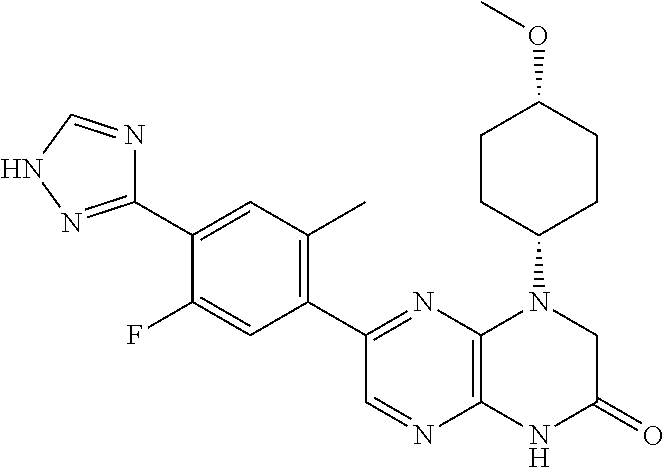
C1(C2=NC3=C(N=C2)NC(=O)CN3C2CCC(OC)CC2)=C(C)C=C(C2=NNC=N2)C(F)=C1
